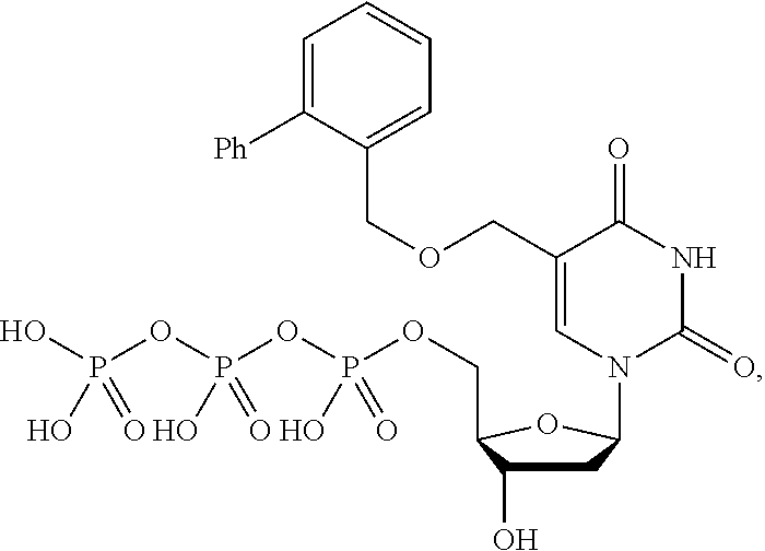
C1C(O)C(COP(OP(OP(O)(=O)O)(=O)O)(=O)O)OC1N1C(=O)NC(=O)C(COCC2=CC=CC=C2[Ph])=C1
